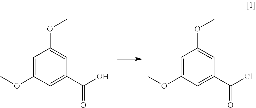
C1=C(OC)C=C(C(=O)O)C=C1OC.C1=C(OC)C=C(C(=O)Cl)C=C1OC
